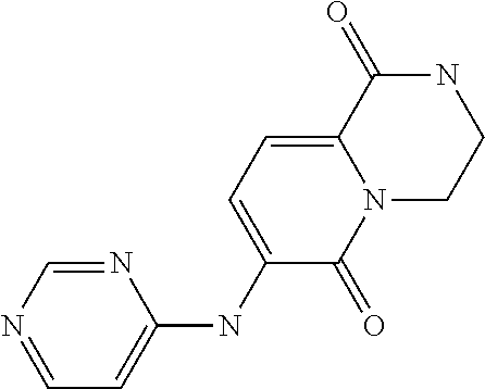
C1=NC=NC(NC2=CC=C3N(C2=O)CCNC3=O)=C1
